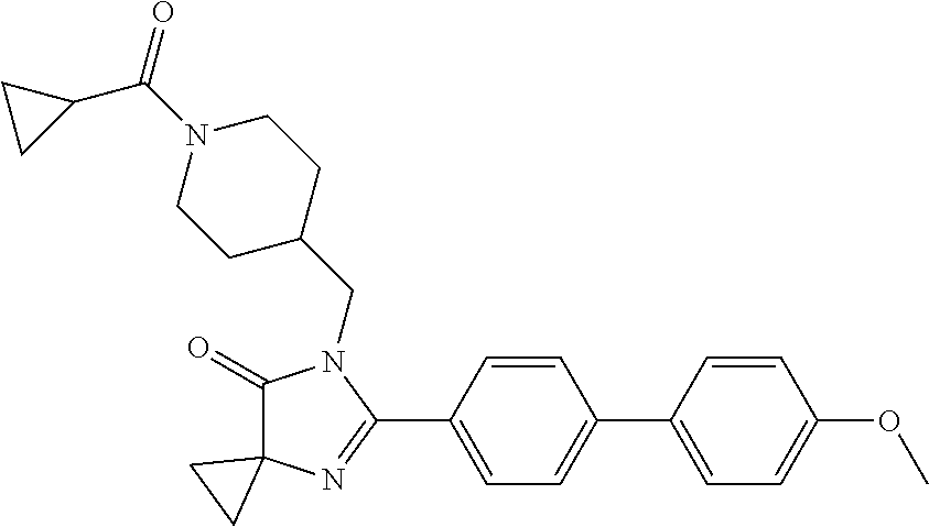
C1(=O)C2(N=C(C3=CC=C(C4=CC=C(OC)C=C4)C=C3)N1CC1CCN(C(=O)C3CC3)CC1)CC2
